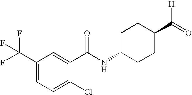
C1(C(F)(F)F)=CC=C(Cl)C(C(NC2CCC(C(=O)[H])CC2)=O)=C1
